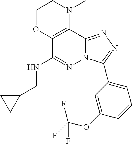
C1OC2=C(N(C)C1)C1=NN=C(C3=CC=CC(OC(F)(F)F)=C3)N1N=C2NCC1CC1
